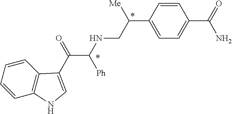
C1=CC2=C(C=C1)C(C(=O)C(NCC(C1=CC=C(C(N)=O)C=C1)[Me])[Ph])=CN2
